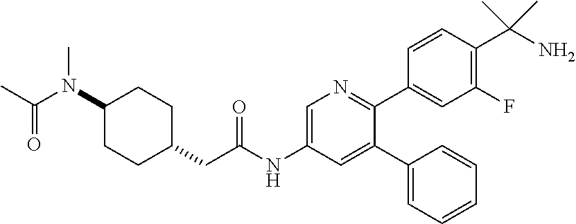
C1(N(C(C)=O)C)CCC(CC(NC2=CN=C(C3=CC(F)=C(C(N)(C)C)C=C3)C(C3=CC=CC=C3)=C2)=O)CC1
